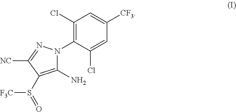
C1(Cl)=C(N2C(N)=C(S(=O)[F3C])C([NC])=N2)C(Cl)=CC([CF3])=C1
